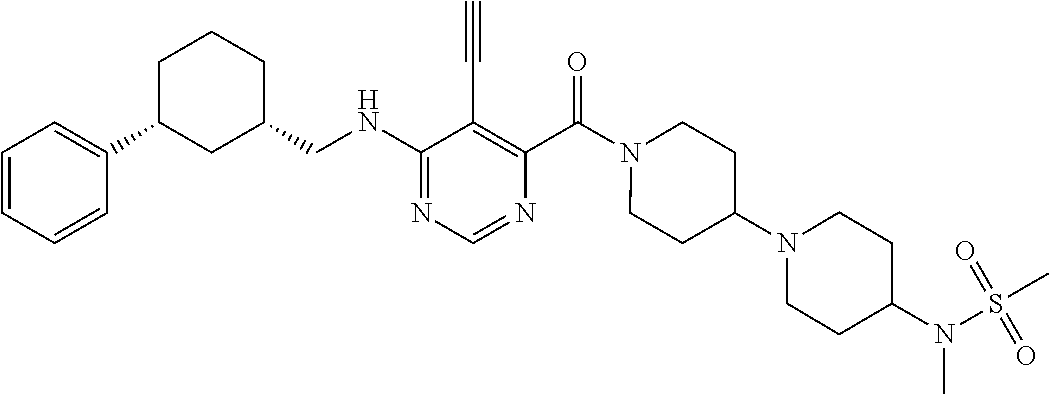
C1(CNC2=NC=NC(C(=O)N3CCC(N4CCC(N(S(C)(=O)=O)C)CC4)CC3)=C2C#C)CCCC(C2=CC=CC=C2)C1
